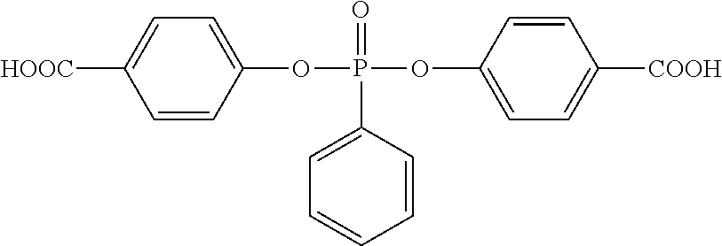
[HOOC]C1=CC=C(OP(=O)(C2=CC=CC=C2)OC2=CC=C([COOH])C=C2)C=C1
